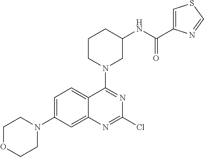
C1OCCN(C2=CC=C3C(=C2)N=C(Cl)N=C3N2CC(NC(C3=CSC=N3)=O)CCC2)C1
